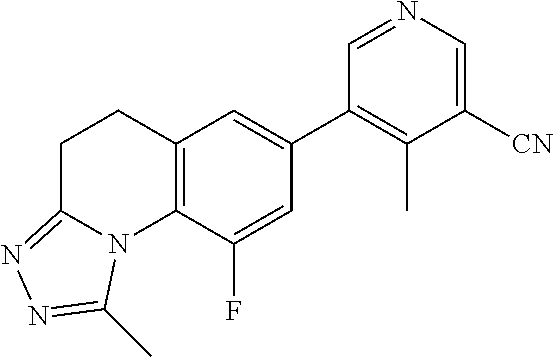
C1([CN])=CN=CC(C2=CC3=C(C(F)=C2)N2C(=NN=C2C)CC3)=C1C
